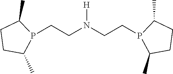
C1CC(C)P(CCN(CCP2C(C)CCC2C)[H])C1C
